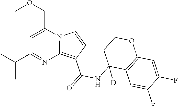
C1=C(COC)N2C(=C(C(=O)NC3([D])C4=C(OCC3)C=C(F)C(F)=C4)C=C2)N=C1C(C)C
